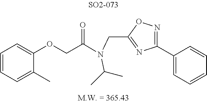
C1(C2=CC=CC=C2)=NOC(CN(C(COC2=CC=CC=C2C)=O)C(C)C)=N1
